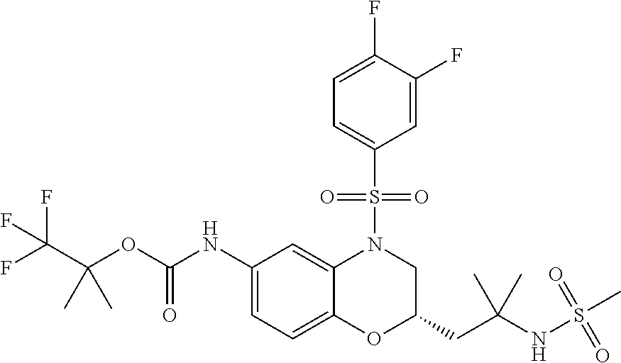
C1(NC(OC(C(F)(F)F)(C)C)=O)=CC=C2C(=C1)N(S(C1=CC=C(F)C(F)=C1)(=O)=O)CC(CC(NS(=O)(=O)C)(C)C)O2
